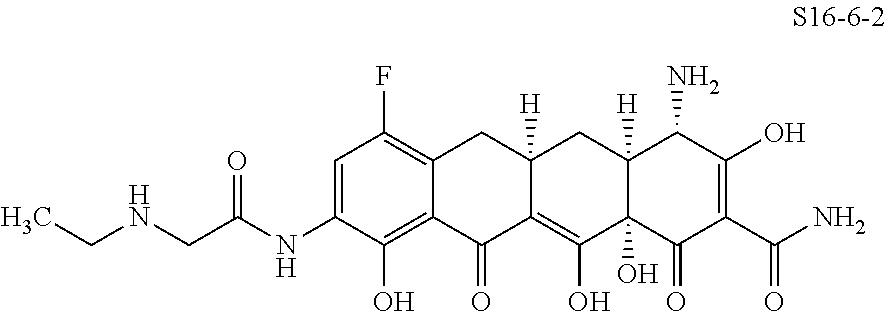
C1=C(NC(CNCC)=O)C(O)=C2C(=C1F)CC1([H])C(=C(O)C3(O)C([H])(C1)C(N)C(O)=C(C(N)=O)C3=O)C2=O
